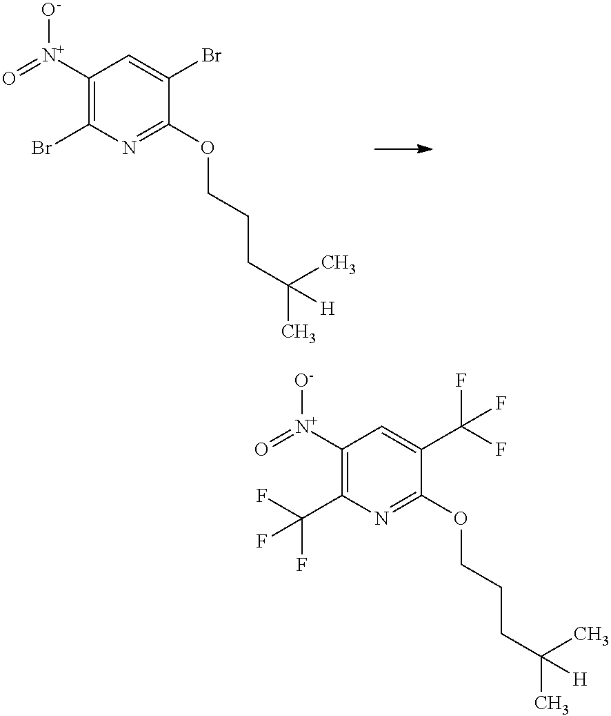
C1([N+](=O)[O-])=C(Br)N=C(OCCCC(C)(C)[H])C(Br)=C1.C1([N+](=O)[O-])=C(C(F)(F)F)N=C(OCCCC(C)(C)[H])C(C(F)(F)F)=C1
